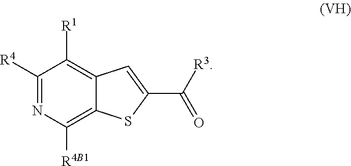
C1([R4])=NC([R4B1])=C2C(=C1[R1])C=C(C([R3])=O)S2
